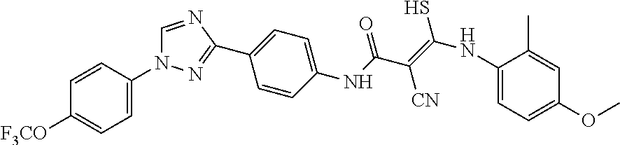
C1=CC(N2C=NC(C3=CC=C(NC(C(=C(NC4=CC=C(OC)C=C4C)S)[CN])=O)C=C3)=N2)=CC=C1[F3CO]
